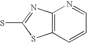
C12=C(N=C(S)S1)N=CC=C2
